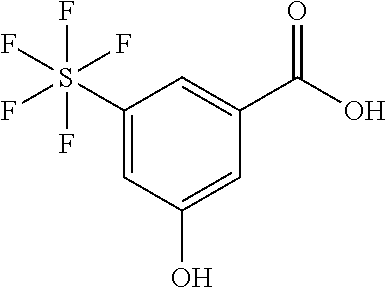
C1(S(F)(F)(F)(F)F)=CC(O)=CC(C(=O)O)=C1
